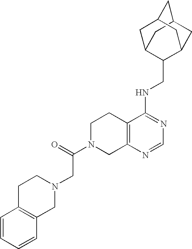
C12=C(N=CN=C1NCC1C3CC4CC(C3)CC1C4)CN(C(CN1CCC3=C(C1)C=CC=C3)=O)CC2
